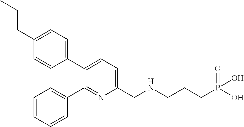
C1(CCC)=CC=C(C2=CC=C(CNCCCP(O)(=O)O)N=C2C2=CC=CC=C2)C=C1
